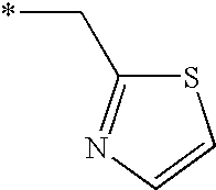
S1C(C*)=NC=C1
